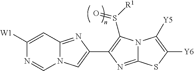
N12C(=NC(C3=C(S([R1])=O)N4C(=N3)SC([Y6])=C4[Y5])=C1)C=C([W1])N=C2
